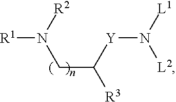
[R1]N([R2])CC([R3])[Y]N([L1])[L2]
